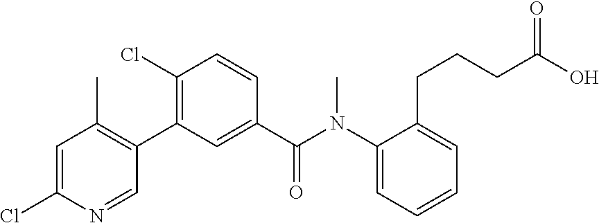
C1=C(Cl)N=CC(C2=C(Cl)C=CC(C(N(C3=CC=CC=C3CCCC(O)=O)C)=O)=C2)=C1C
